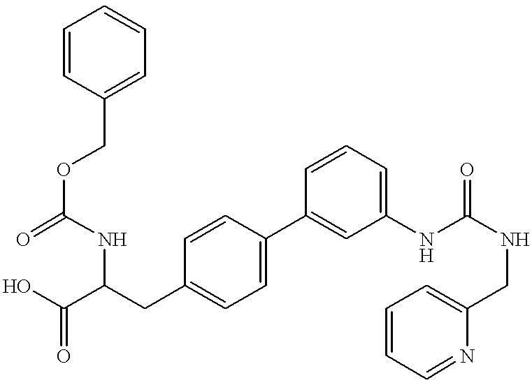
C(C1=CC=CC=C1)OC(NC(C(O)=O)CC1=CC=C(C2=CC(NC(NCC3=CC=CC=N3)=O)=CC=C2)C=C1)=O
